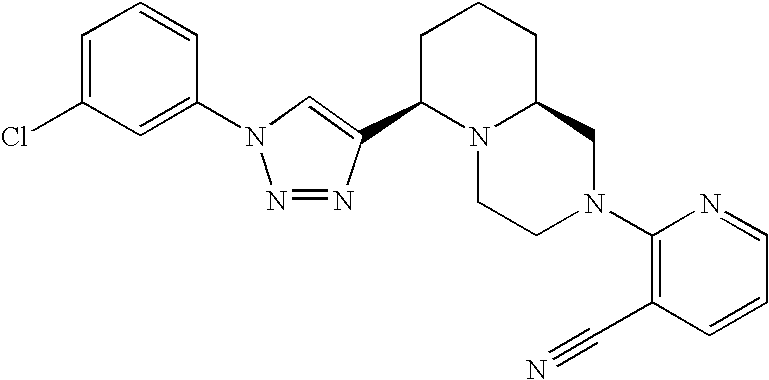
C1=C(Cl)C=C(N2N=NC(C3N4C(CCC3)CN(C3=C(C#N)C=CC=N3)CC4)=C2)C=C1
